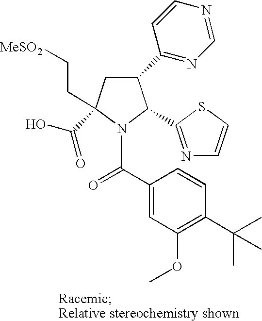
C1(C2=NC=NC=C2)CC(C(O)=O)(CC[MeSO2])N(C(C2=CC(OC)=C(C(C)(C)C)C=C2)=O)C1C1=NC=CS1
